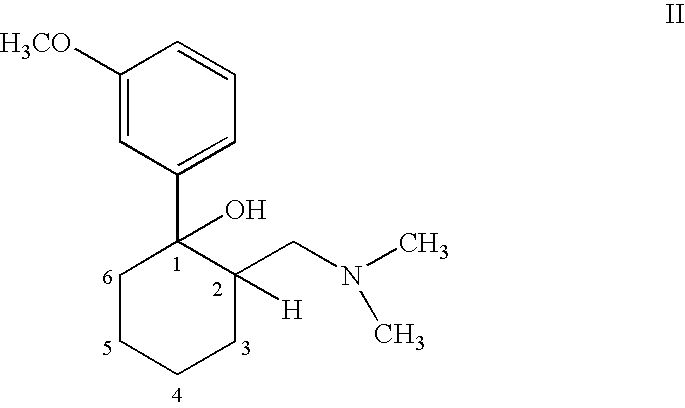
C1([H3CO])=CC(C2(O)CCCCC2(CN(C)C)[H])=CC=C1
